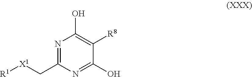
OC1=C([R8])C(O)=NC(C[X1][R1])=N1
